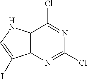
C12=C(N=C(Cl)N=C1Cl)C(I)=CN2
